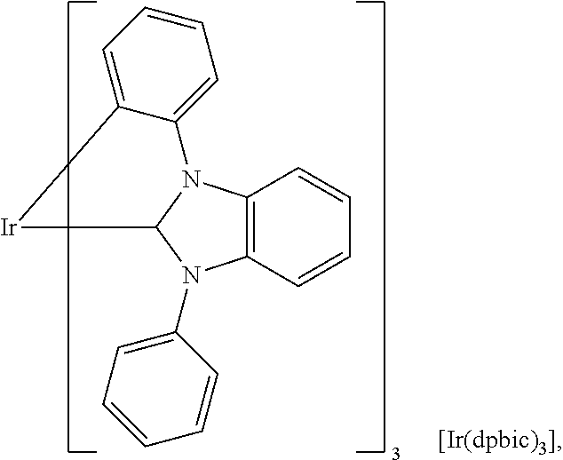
C12=C(C=CC=C1)N(C1=CC=CC=C1)C1N2C2=CC=CC=C2[Ir]1
